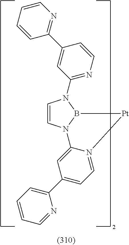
C1=CN2B(N1C1=NC=CC(C3=NC=CC=C3)=C1)[Pt]N1=CC=C(C3=CC=CC=N3)C=C21
